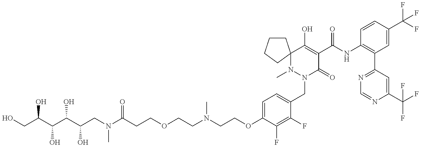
C(CN(CCOCCC(N(CC(C(C(C(CO)O)O)O)O)C)=O)C)OC1=CC=C(CN2C(=O)C(C(=O)NC3=C(C4=NC=NC(C(F)(F)F)=C4)C=C(C(F)(F)F)C=C3)=C(O)C3(N2C)CCCC3)C(F)=C1F
